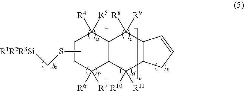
C1CC([R6])([R7])C2C(C1([R4])[R5])C([R8])([R9])C1C(C2([R10])[R11])CC=C1.C([R1R2R3Si])SC
